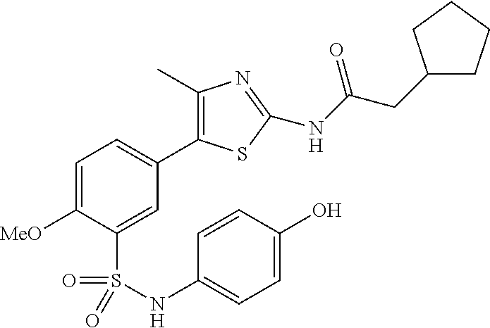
C1=C([MeO])C(S(=O)(=O)NC2=CC=C(O)C=C2)=CC(C2=C(C)N=C(NC(=O)CC3CCCC3)S2)=C1
